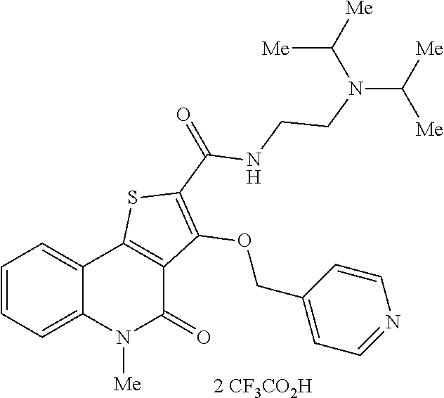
[2 CF3CO2H].C1=CC=C2C(=C1)C1=C(C(=O)N2[Me])C(OCC2=CC=NC=C2)=C(C(NCCN(C([Me])[Me])C([Me])[Me])=O)S1
